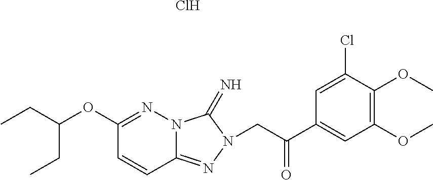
C12=NN(CC(C3=CC(OC)=C(OC)C(Cl)=C3)=O)C(=N)N1N=C(OC(CC)CC)C=C2.Cl
